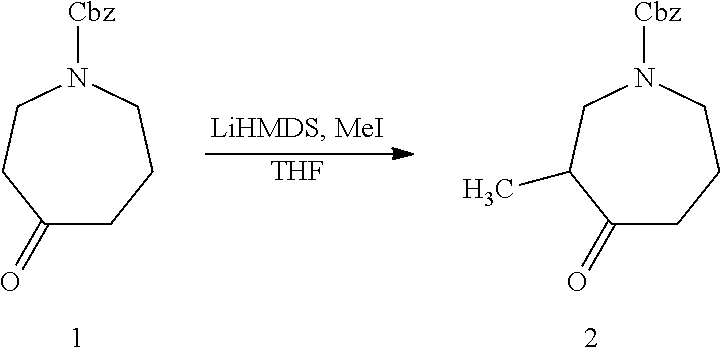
[THF].C1(=O)CCCN([Cbz])CC1.C1(=O)CCCN([Cbz])CC1C
